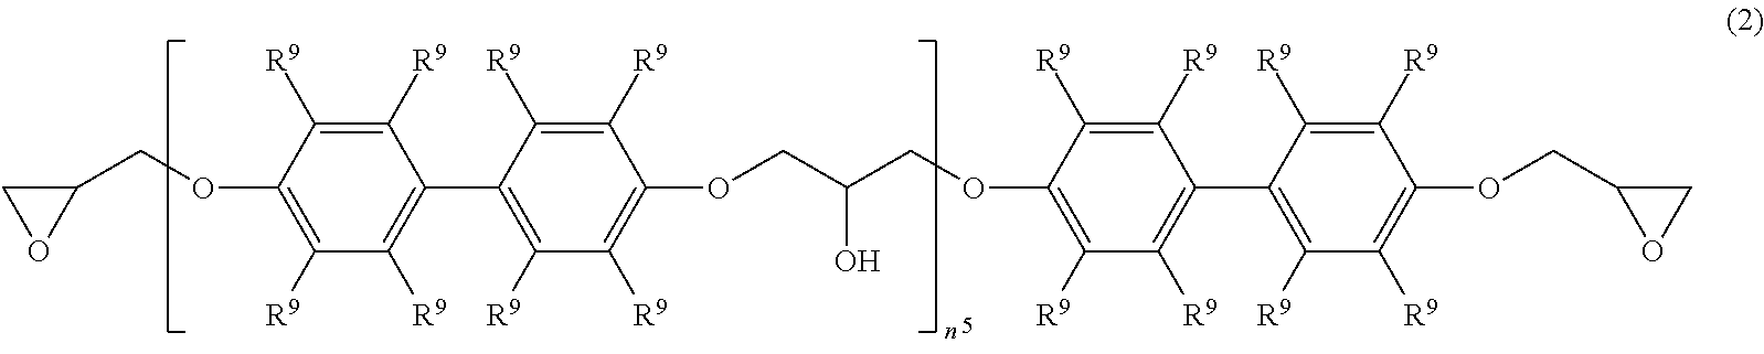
C1(C2=C([R9])C([R9])=C(OCC(COC3=C([R9])C([R9])=C(C4=C([R9])C([R9])=C(OCC5CO5)C([R9])=C4[R9])C([R9])=C3[R9])O)C([R9])=C2[R9])=C([R9])C([R9])=C(OCC2CO2)C([R9])=C1[R9]
